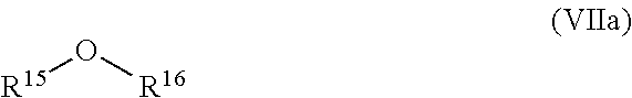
[R15]O[R16]
